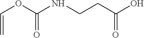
C(=C)OC(NCCC(O)=O)=O
